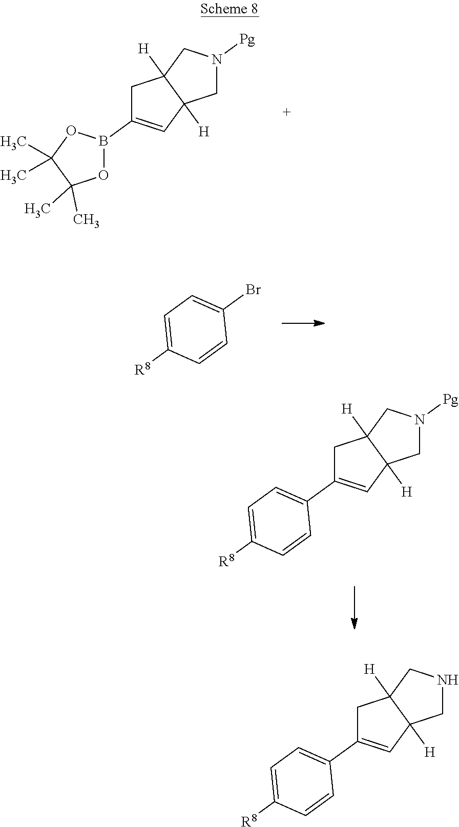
O1B(C2=CC3([H])C([H])(C2)CN([Pg])C3)OC(C)(C)C1(C)C.C1=C([R8])C=CC(Br)=C1.C1=C([R8])C=CC(C2=CC3([H])C([H])(C2)CN([Pg])C3)=C1.C1=C([R8])C=CC(C2=CC3([H])C([H])(C2)CNC3)=C1
